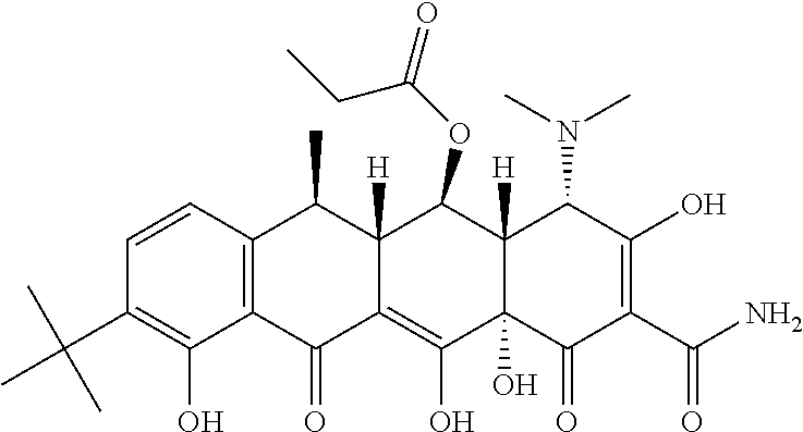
C1=CC2=C(C(O)=C1C(C)(C)C)C(=O)C1=C(O)C3(O)C([H])(C(OC(=O)CC)C1([H])C2C)C(N(C)C)C(O)=C(C(N)=O)C3=O
